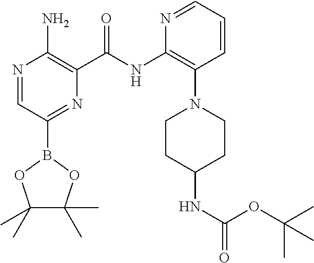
N(C1=C(N2CCC(NC(=O)OC(C)(C)C)CC2)C=CC=N1)C(=O)C1=C(N)N=CC(B2OC(C)(C)C(C)(C)O2)=N1
